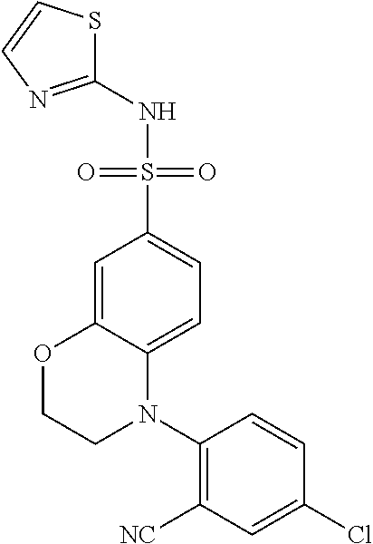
C1(N2C3=CC=C(S(NC4=NC=CS4)(=O)=O)C=C3OCC2)=C([NC])C=C(Cl)C=C1
